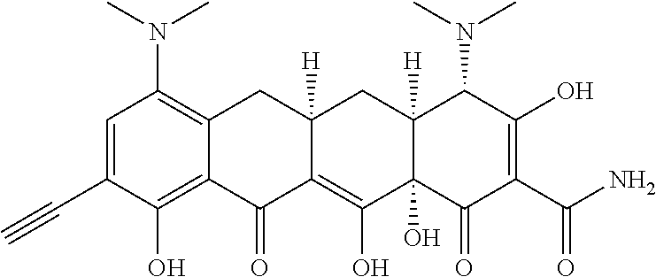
C1=C(C#C)C(O)=C2C(=C1N(C)C)CC1([H])C(=C(O)C3(O)C([H])(C1)C(N(C)C)C(O)=C(C(N)=O)C3=O)C2=O
